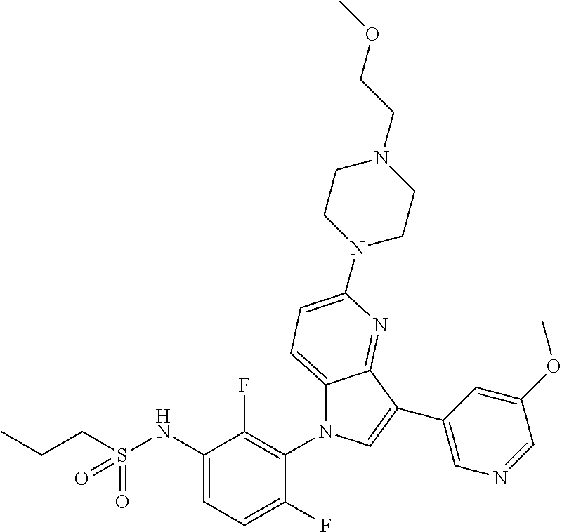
C12=CC=C(N3CCN(CCOC)CC3)N=C1C(C1=CN=CC(OC)=C1)=CN2C1=C(F)C(NS(CCC)(=O)=O)=CC=C1F
